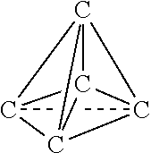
C123C45C16C24C356
